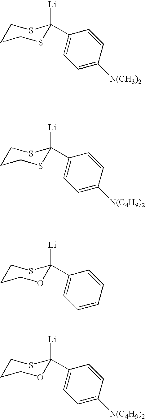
C1=C(C2([Li])SCCCS2)C=CC([N(C4H9)2])=C1.C1=C(C2([Li])OCCCS2)C=CC=C1.C1=C(C2([Li])OCCCS2)C=CC([N(C4H9)2])=C1.C1=C(C2([Li])SCCCS2)C=CC([N(CH3)2])=C1
